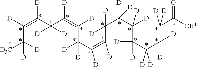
C(=C(C(C(=C([D])C(C(=C(C([D])(C(C(C(C(C(C(C(=O)[OR1])([D])[D])([D])[D])([D])[D])([D])[D])([D])[D])([D])[D])[D])[D])[D])([D])[D])[D])([D])[D])[D])([D])C([D])([D3C])[D]
